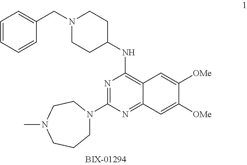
N1=C(N2CCCN(C)CC2)N=C2C(=C1NC1CCN(CC3=CC=CC=C3)CC1)C=C([OMe])C([OMe])=C2
